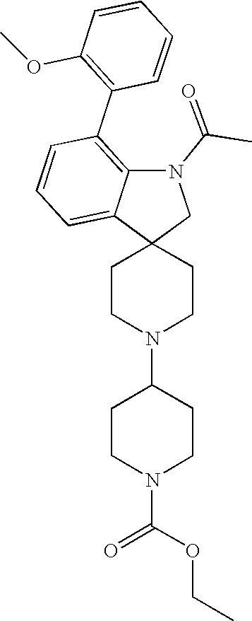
C1CN(C2CCN(C(OCC)=O)CC2)CCC12CN(C(=O)C)C1=C(C3=C(OC)C=CC=C3)C=CC=C21
